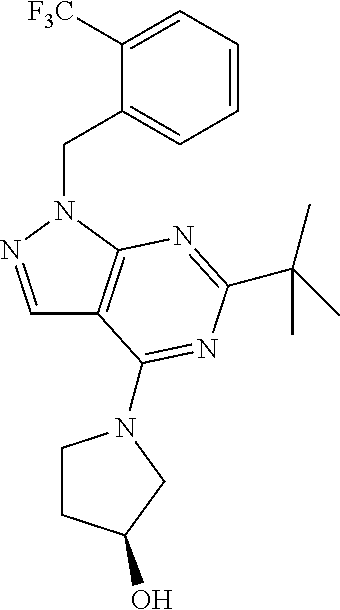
C1=CC=C([F3C])C(CN2C3=C(C=N2)C(N2CCC(O)C2)=NC(C(C)(C)C)=N3)=C1
